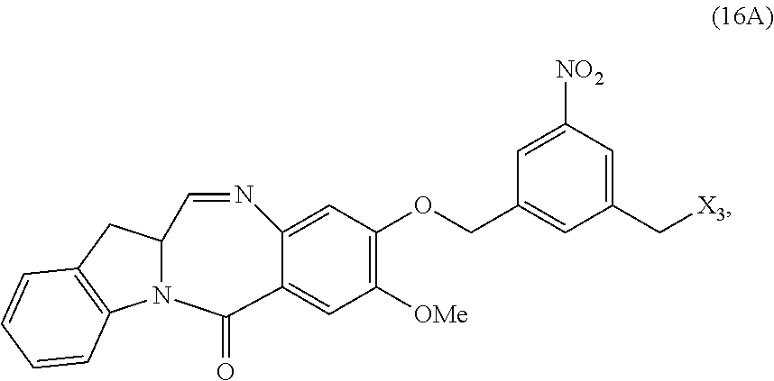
C12=CC(OCC3=CC(C[X3])=CC([NO2])=C3)=C([OMe])C=C1C(=O)N1C(C=N2)CC2=C1C=CC=C2
